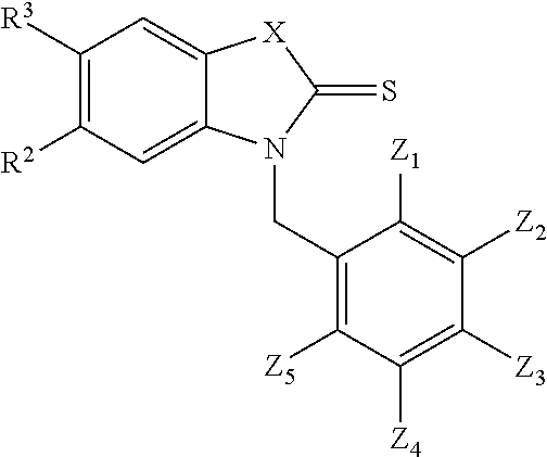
C1([R3])=C([R2])C=C2C(=C1)[X]C(=S)N2CC1=C([Z5])C([Z4])=C([Z3])C([Z2])=C1[Z1]
